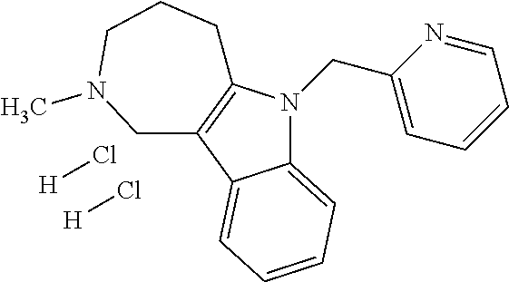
C12=CC=CC=C1C1=C(N2CC2=CC=CC=N2)CCCN(C)C1.[H]Cl.[H]Cl
